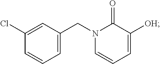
C1=CC=C(CN2C=CC=C([OH])C2=O)C=C1Cl
